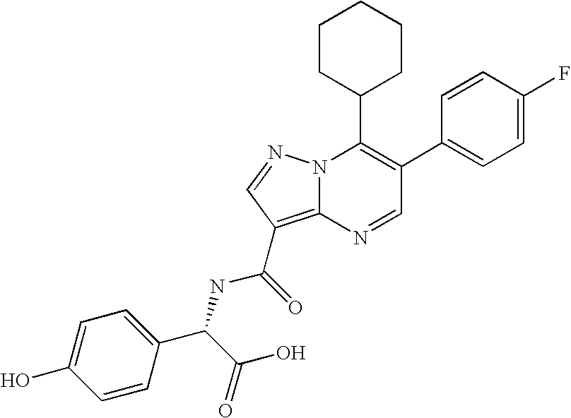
C1(C2=CC=C(F)C=C2)=C(C2CCCCC2)N2C(=C(C(NC(C(O)=O)C3=CC=C(O)C=C3)=O)C=N2)N=C1
